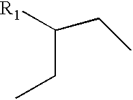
C(CC)([R1])CC
